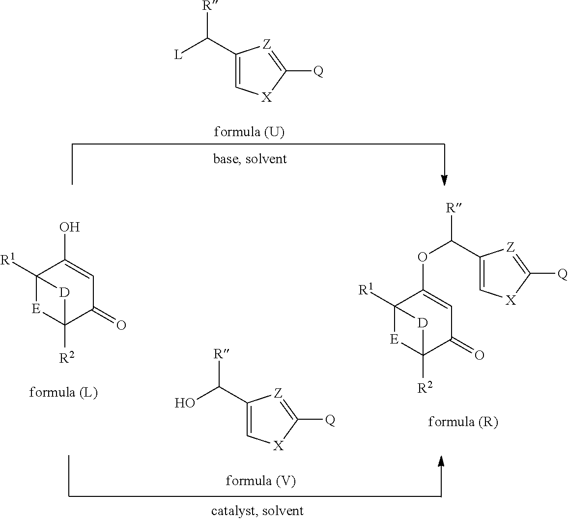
C1(C([L])[R])=C[X]C([Q])=[Z]1.C1(C(O)[R])=C[X]C([Q])=[Z]1.C12([R1])[E]C([R2])(C(=O)C=C1O)[D]2.C12([R1])[E]C([R2])(C(=O)C=C1OC([R])C1=C[X]C([Q])=[Z]1)[D]2
